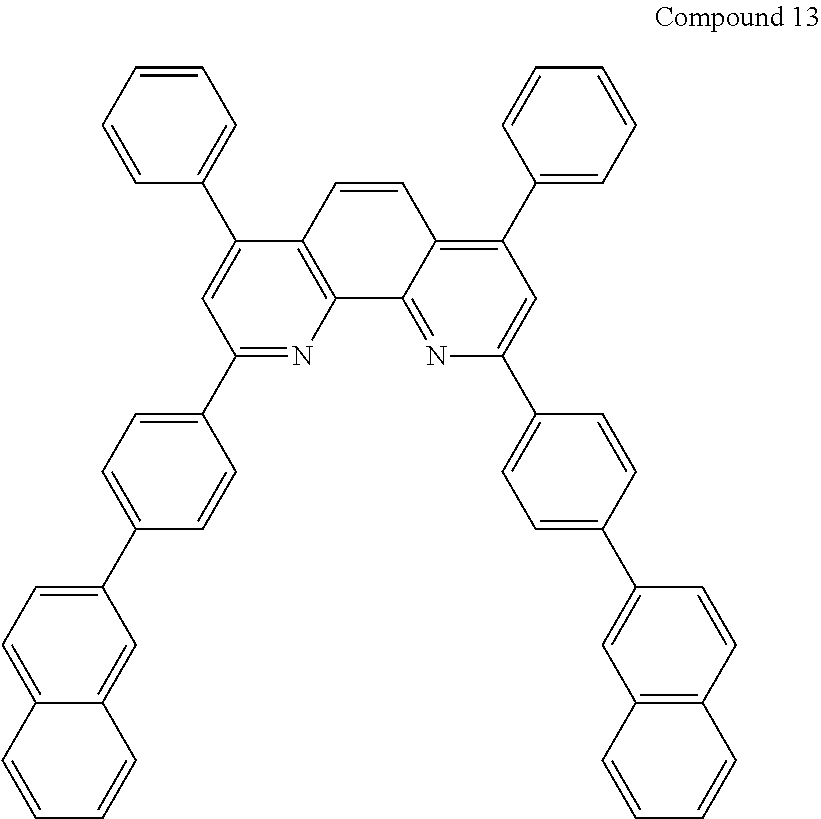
C1(C2=CC=C(C3=CC=C4C(=C3)C=CC=C4)C=C2)=NC2=C(C(C3=CC=CC=C3)=C1)C=CC1=C(C3=CC=CC=C3)C=C(C3=CC=C(C4=CC5=C(C=C4)C=CC=C5)C=C3)N=C21
